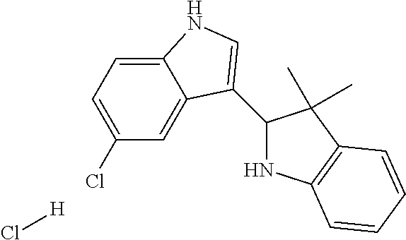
C1(Cl)=CC=C2C(=C1)C(C1NC3=C(C1(C)C)C=CC=C3)=CN2.Cl[H]
